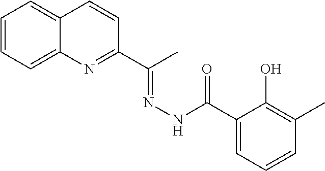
C12=CC=CC=C1N=C(C(C)=NNC(=O)C1=CC=CC(C)=C1O)C=C2
